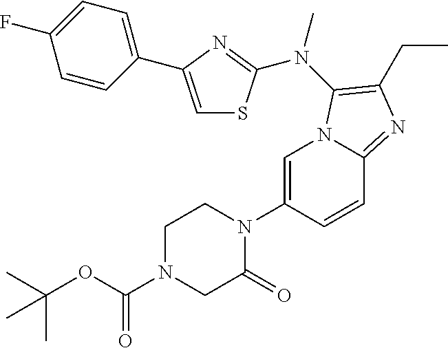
C1=C(N2CCN(C(OC(C)(C)C)=O)CC2=O)C=CC2=NC(CC)=C(N(C)C3=NC(C4=CC=C(F)C=C4)=CS3)N12
